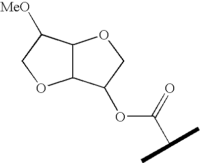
C12C(C(OC(C(C)C)=O)CO1)OCC2[MeO]
